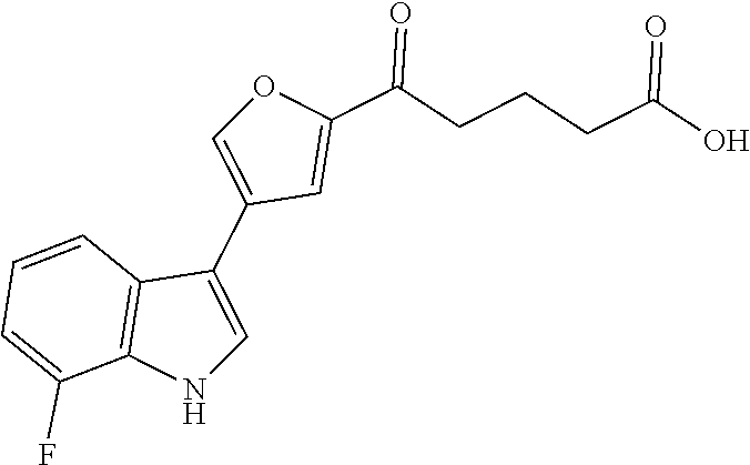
N1C=C(C2=COC(C(CCCC(O)=O)=O)=C2)C2=C1C(F)=CC=C2
